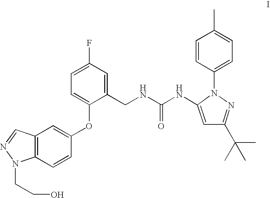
C12=C(C=CC(OC3=CC=C(F)C=C3CNC(=O)NC3=CC(C(C)(C)C)=NN3C3=CC=C(C)C=C3)=C1)N(CCO)N=C2
